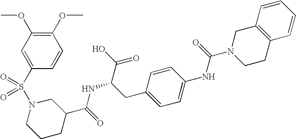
C1(S(N2CCCC(C(=O)NC(CC3=CC=C(NC(=O)N4CCC5=C(C4)C=CC=C5)C=C3)C(O)=O)C2)(=O)=O)=CC(OC)=C(OC)C=C1
